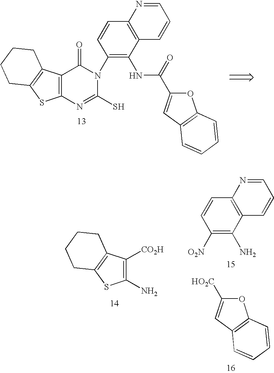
C1([CO2H])=C(N)SC2=C1CCCC2.[O2N]C1=C(N)C2=C(C=C1)N=CC=C2.[HO2C]C1=CC2=C(O1)C=CC=C2.C12=C(N=C(S)N(C3=C(NC(=O)C4=CC5=C(O4)C=CC=C5)C4=C(C=C3)N=CC=C4)C1=O)SC1=C2CCCC1
